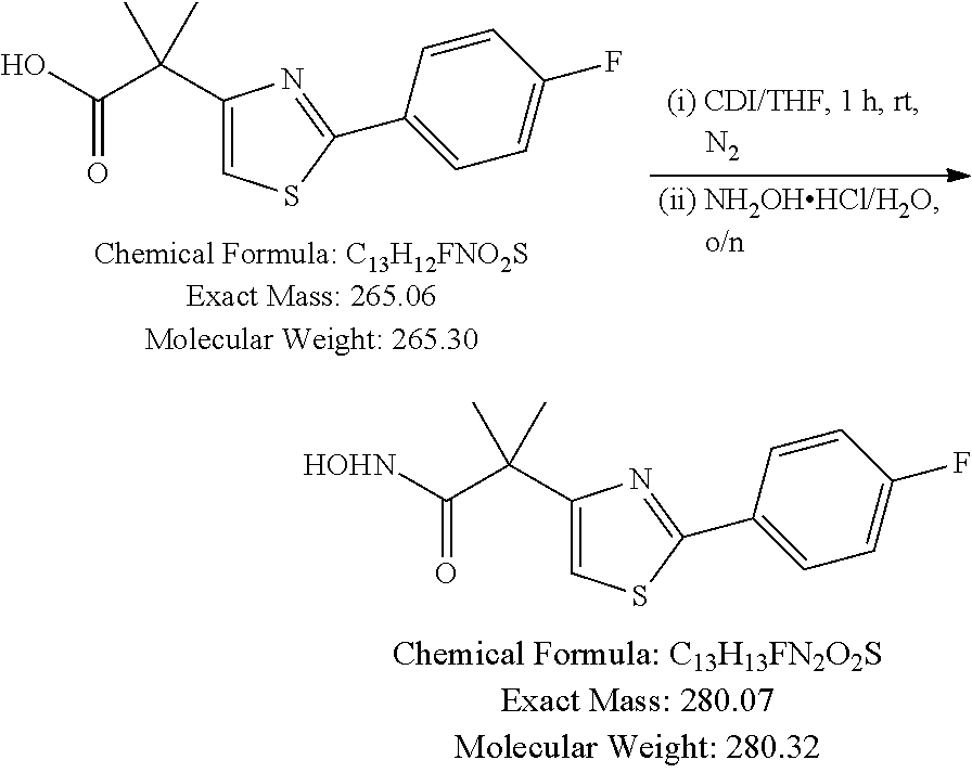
OC(C(C1=CSC(C2=CC=C(F)C=C2)=N1)(C)C)=O.[HOHN]C(C(C1=CSC(C2=CC=C(F)C=C2)=N1)(C)C)=O
